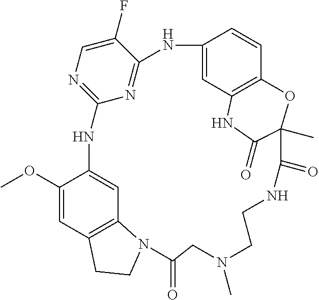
C1(OC)=CC2=C3C=C1NC1=NC=C(F)C(=N1)NC1=CC4=C(C=C1)OC(C)(C(=O)N4)C(=O)NCCN(C)CC(=O)N3CC2
